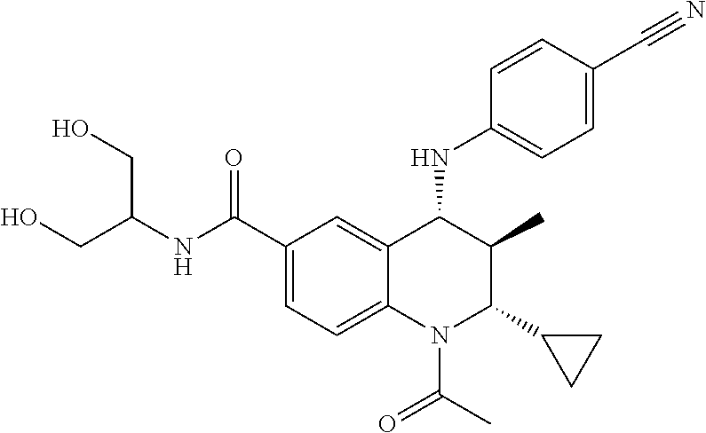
C1=CC(C#N)=CC=C1NC1C(C)C(C2CC2)N(C(=O)C)C2=CC=C(C(NC(CO)CO)=O)C=C12
